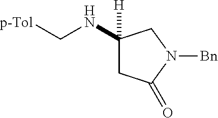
C1(NC[p-Tol])([H])CC(=O)N([Bn])C1
